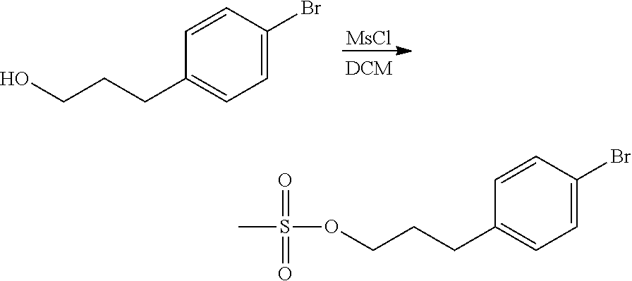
[MsCl].C1(Br)=CC=C(CCCO)C=C1.CS(OCCCC1=CC=C(Br)C=C1)(=O)=O
